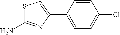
C1=C(C2=CSC(N)=N2)C=CC(Cl)=C1
